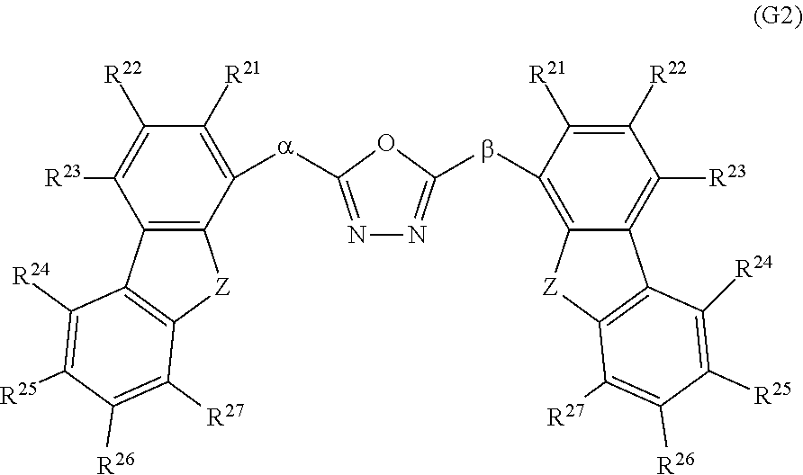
C1(bC2=NN=C([a]C3=C([R21])C([R22])=C([R23])C4=C3[Z]C3=C4C([R24])=C([R25])C([R26])=C3[R27])O2)=C2C(=C([R23])C([R22])=C1[R21])C1=C([Z]2)C([R27])=C([R26])C([R25])=C1[R24]
